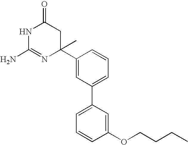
N1C(N)=NC(C)(C2=CC(C3=CC=CC(OCCCC)=C3)=CC=C2)CC1=O
